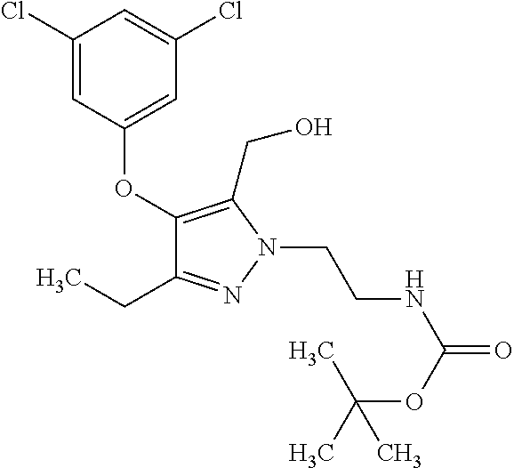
C1(OC2=CC(Cl)=CC(Cl)=C2)=C(CO)N(CCNC(=O)OC(C)(C)C)N=C1CC
